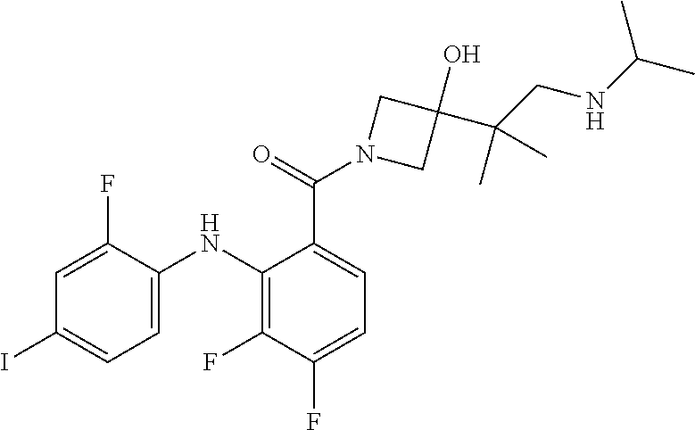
C1=C(F)C(NC2=C(F)C(F)=CC=C2C(=O)N2CC(C(CNC(C)C)(C)C)(O)C2)=CC=C1I
